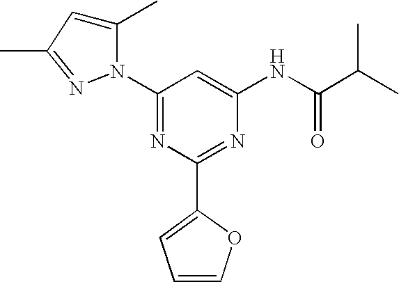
N1(C2=NC(C3=CC=CO3)=NC(NC(C(C)C)=O)=C2)C(C)=CC(C)=N1
